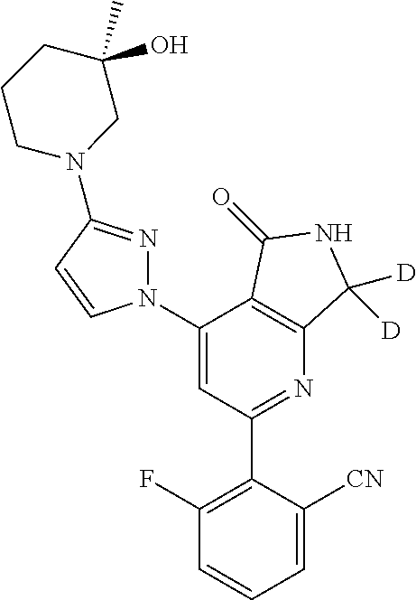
C1(N2N=C(N3CC(C)(O)CCC3)C=C2)=CC(C2=C(F)C=CC=C2[CN])=NC2=C1C(=O)NC2([D])[D]
